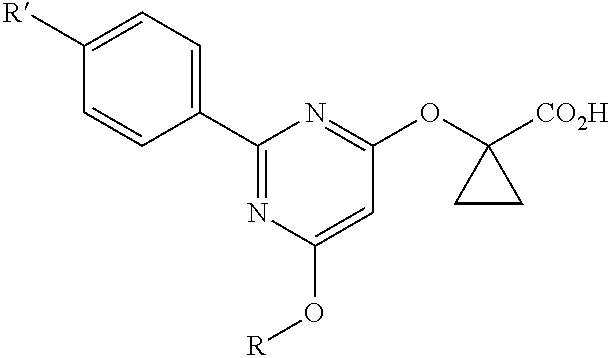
C1([R])=CC=C(C2=NC(O[R])=CC(OC3([CO2H])CC3)=N2)C=C1
